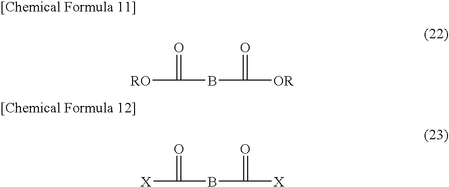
[RO]C(BC([OR])=O)=O.[X]C(BC([X])=O)=O
